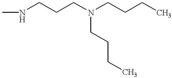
CNCCCN(CCCC)CCCC
